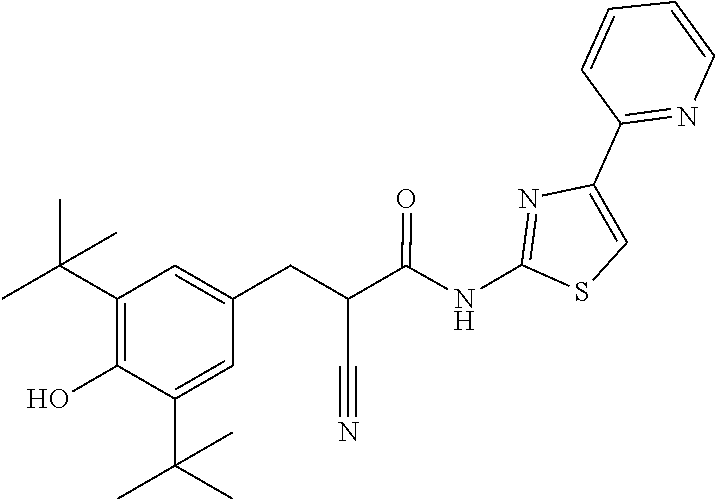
C1(C2=NC=CC=C2)=CSC(NC(C(C#N)CC2=CC(C(C)(C)C)=C(O)C(C(C)(C)C)=C2)=O)=N1
